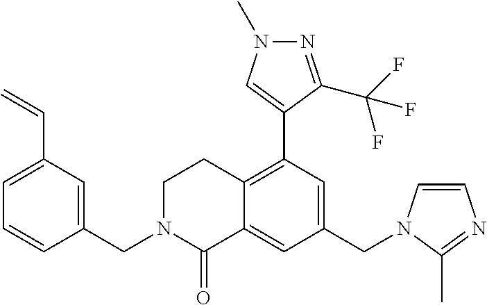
C1(CN2C=CN=C2C)=CC(C2=CN(C)N=C2C(F)(F)F)=C2C(=C1)C(=O)N(CC1=CC(C=C)=CC=C1)CC2
